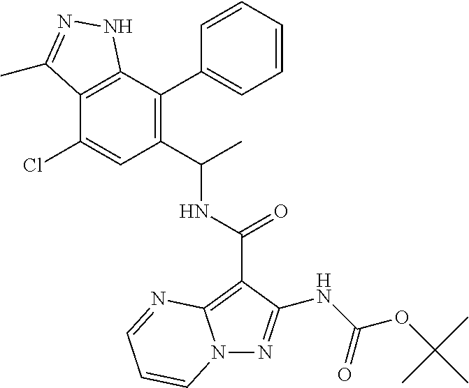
C12=C(C(C3=CC=CC=C3)=C(C(C)NC(=O)C3=C4N(N=C3NC(OC(C)(C)C)=O)C=CC=N4)C=C1Cl)NN=C2C
